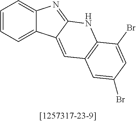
C1=CC=C2C(=C1)N=C1C2=CC2=C(N1)C(Br)=CC(Br)=C2
